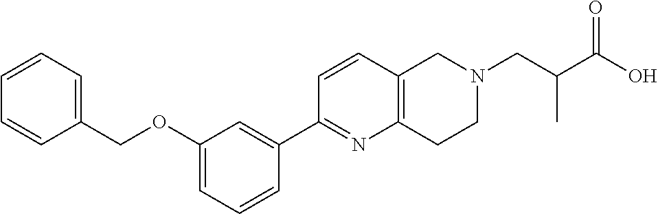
C1=C(OCC2=CC=CC=C2)C=C(C2=NC3=C(C=C2)CN(CC(C(O)=O)C)CC3)C=C1
